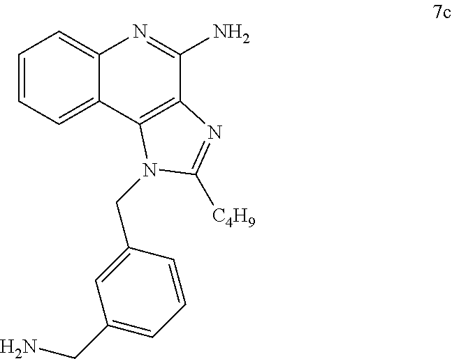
C1=CC=C2C(=C1)N=C(N)C1=C2N(CC2=CC(CN)=CC=C2)C([C4H9])=N1
